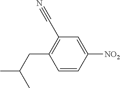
C1(C#N)=C(CC(C)C)C=CC([NO2])=C1
